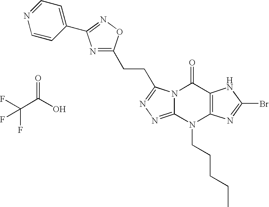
N12C(=NN=C1CCC1=NC(C3=CC=NC=C3)=NO1)N(CCCCC)C1=C(C2=O)NC(Br)=N1.C(C(O)=O)(F)(F)F
